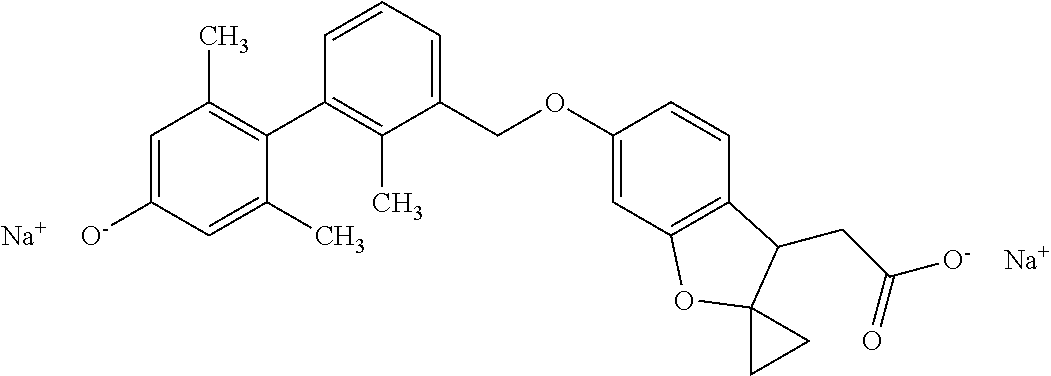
C1=C([O-])C=C(C)C(C2=C(C)C(COC3=CC4=C(C=C3)C(CC(=O)[O-])C3(O4)CC3)=CC=C2)=C1C.[Na].[Na]
